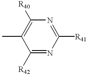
CC1=C([R40])N=C([R41])N=C1[R42]
